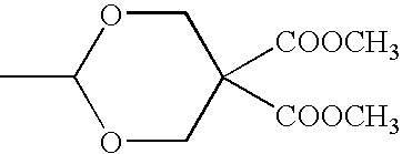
CC1OCC([COOCH3])([COOCH3])CO1
